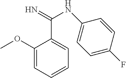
C1(OC)=CC=CC=C1C(=N)NC1=CC=C(F)C=C1
